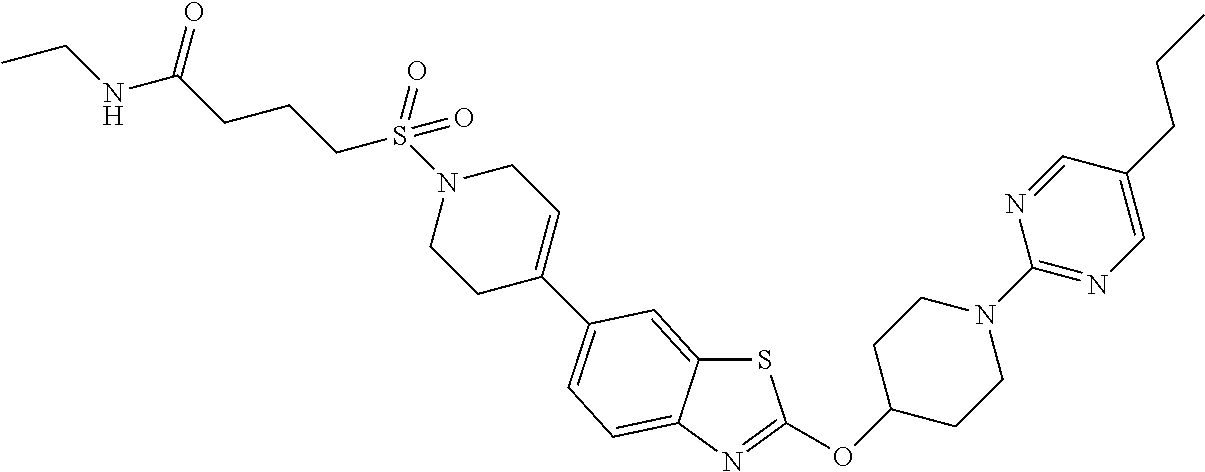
S1C2=CC(C3=CCN(S(CCCC(=O)NCC)(=O)=O)CC3)=CC=C2N=C1OC1CCN(C2=NC=C(CCC)C=N2)CC1
